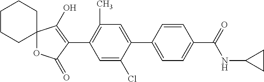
C12(OC(=O)C(C3=C(C)C=C(C4=CC=C(C(NC5CC5)=O)C=C4)C(Cl)=C3)=C1O)CCCCC2
